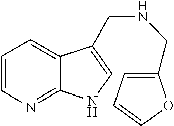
C1=CN=C2C(=C1)C(CNCC1=CC=CO1)=CN2
